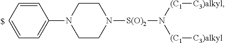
C1=CC=CC=C1N1CCN([S(O)2]N([(C1][C3)alkyl])[(C1][C3)alkyl])CC1
